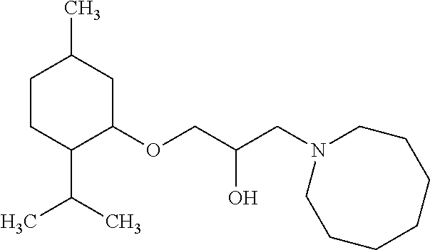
C1CC(C(C)C)C(OCC(CN2CCCCCCC2)O)CC1C
